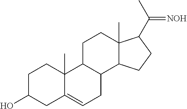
C1C(O)CC2=CCC3C(C2(C)C1)CCC1(C)C3CCC1C(C)=[NOH]
